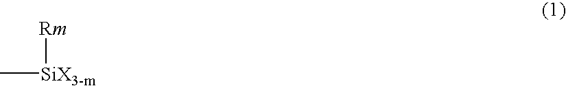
C[SiX3-m][Rm]
